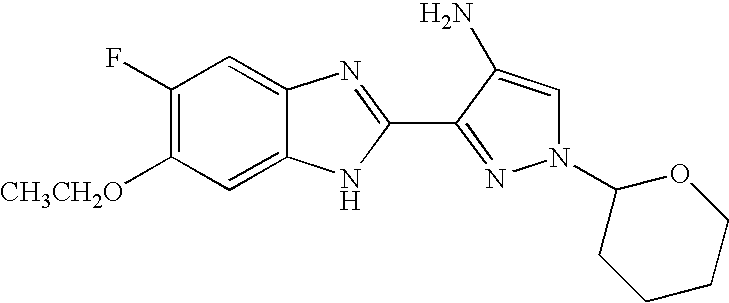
C1(F)=C([CH3CH2O])C=C2C(=C1)N=C(C1=NN(C3CCCCO3)C=C1N)N2
